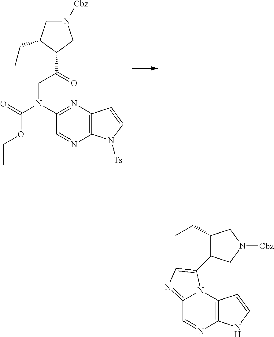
C1(N(C(=O)OCC)CC(C2CN([Cbz])CC2CC)=O)=NC2=C(N=C1)N([Ts])C=C2.C12=NC=C(C3C(CC)CN([Cbz])C3)N1C1=C(N=C2)NC=C1
